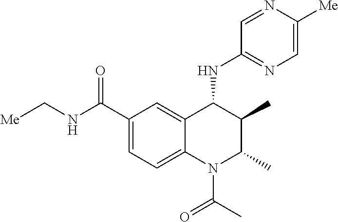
C12=CC(C(NC[Me])=O)=CC=C1N(C(C)=O)C(C)C(C)C2NC1=NC=C([Me])N=C1
